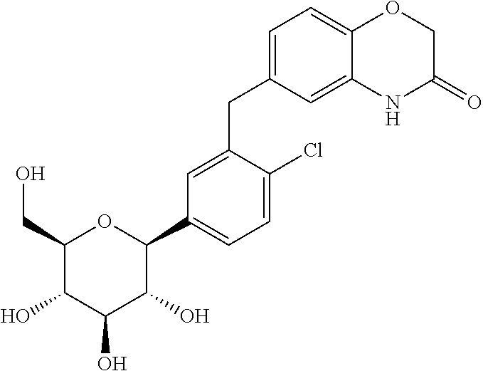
C1=C(CC2=CC=C3C(=C2)NC(=O)CO3)C(Cl)=CC=C1C1C(O)C(O)C(O)C(CO)O1
